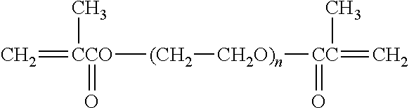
C=[CCO]([(CH2][CH2O)n][CC](=C)(C)=O)(=O)C
